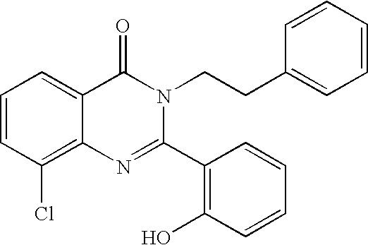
C1=CC(Cl)=C2C(=C1)C(=O)N(CCC1=CC=CC=C1)C(C1=C(O)C=CC=C1)=N2
